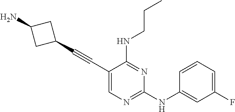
C1(C#CC2=CN=C(NC3=CC(F)=CC=C3)N=C2NCCC)CC(N)C1
